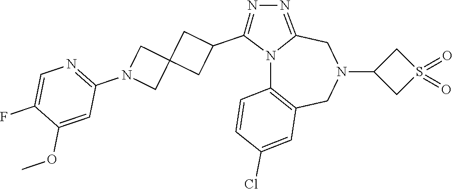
N12C3=C(CN(C4CS(=O)(=O)C4)CC1=NN=C2C1CC2(C1)CN(C1=NC=C(F)C(OC)=C1)C2)C=C(Cl)C=C3
